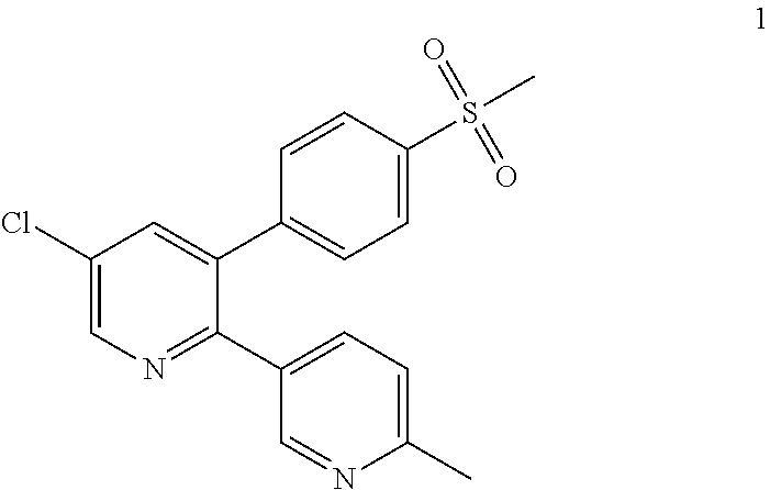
C1(Cl)=CN=C(C2=CC=C(C)N=C2)C(C2=CC=C(S(C)(=O)=O)C=C2)=C1
